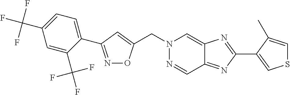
C(N1N=CC2=NC(C3=CSC=C3C)=NC2=C1)C1=CC(C2=CC=C(C(F)(F)F)C=C2C(F)(F)F)=NO1
